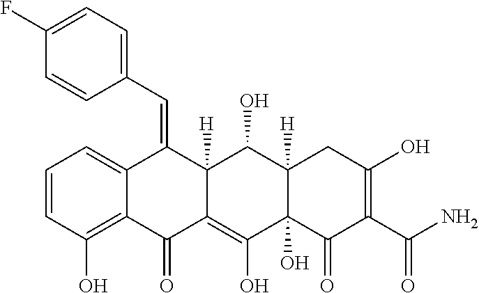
C1=CC(O)=C2C(=C1)C(=CC1=CC=C(F)C=C1)C1([H])C(=C(O)C3(O)C([H])(C1O)CC(O)=C(C(N)=O)C3=O)C2=O
